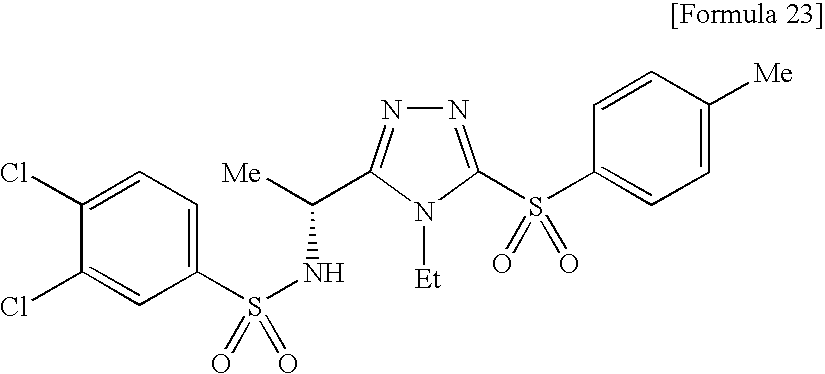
C1(S(NC([Me])C2=NN=C(S(C3=CC=C([Me])C=C3)(=O)=O)N2[Et])(=O)=O)=CC=C(Cl)C(Cl)=C1
